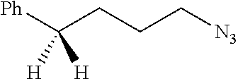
[Ph]C(CCC[N3])([H])[H]
